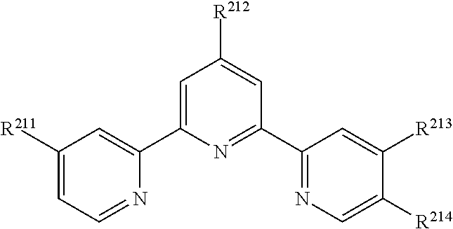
C1([R211])=CC=NC(C2=CC([R212])=CC(C3=NC=C([R214])C([R213])=C3)=N2)=C1
